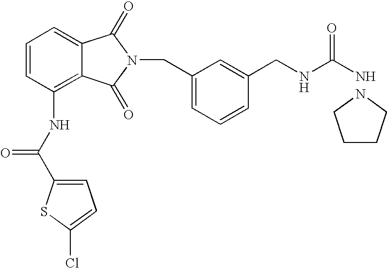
C1=C2C(=C(NC(C3=CC=C(Cl)S3)=O)C=C1)C(=O)N(CC1=CC=CC(CNC(=O)N)=C1)C2=O.N1CCCC1
